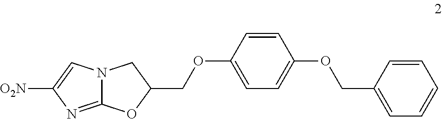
N12C(=NC([O2N])=C1)OC(COC1=CC=C(OCC3=CC=CC=C3)C=C1)C2
